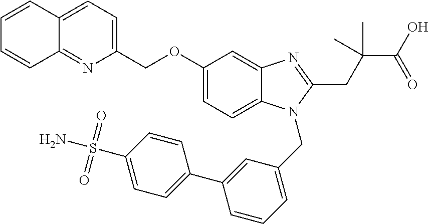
C1(COC2=CC=C3C(=C2)N=C(CC(C(O)=O)(C)C)N3CC2=CC=CC(C3=CC=C(S(N)(=O)=O)C=C3)=C2)=CC=C2C(=N1)C=CC=C2
